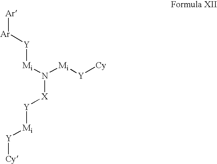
[Ar][Ar][Y][Mi]N([Mi][Y][Cy])[X][Y][Mi][Y][Cy]
